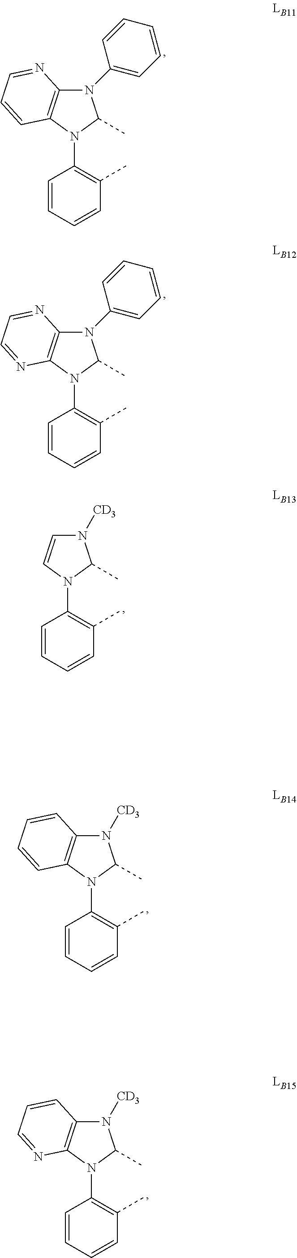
C1=CC=CC(C)=C1N1C2=C(N([CD3])C1C)C=CC=C2.C1=CC=CC(C)=C1N1C=CN([CD3])C1C.C1=CC=CC(C)=C1N1C2=C(N(C3=CC=CC=C3)C1C)N=CC=C2.C1=CC=CC(C)=C1N1C2=C(N(C3=CC=CC=C3)C1C)N=CC=N2.C1=CC=CC(C)=C1N1C2=C(N([CD3])C1C)C=CC=N2
